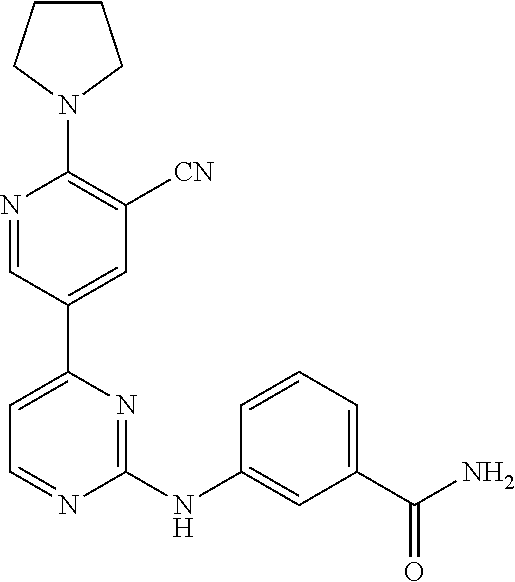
C1CCN(C2=C([CN])C=C(C3=CC=NC(NC4=CC(C(N)=O)=CC=C4)=N3)C=N2)C1
